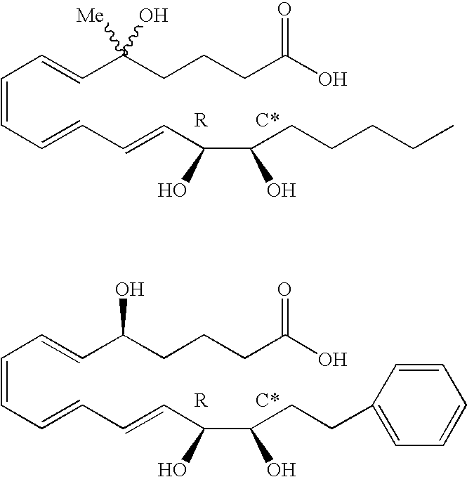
C(=CC=CC=CC(C(CCCCC)O)O)C=CC(CCCC(O)=O)(O)[Me].C(=CC=CC=CC(C(CCC1=CC=CC=C1)O)O)C=CC(CCCC(O)=O)O
